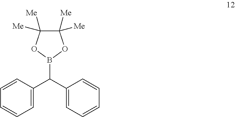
B1(C(C2=CC=CC=C2)C2=CC=CC=C2)OC([Me])([Me])C([Me])([Me])O1
